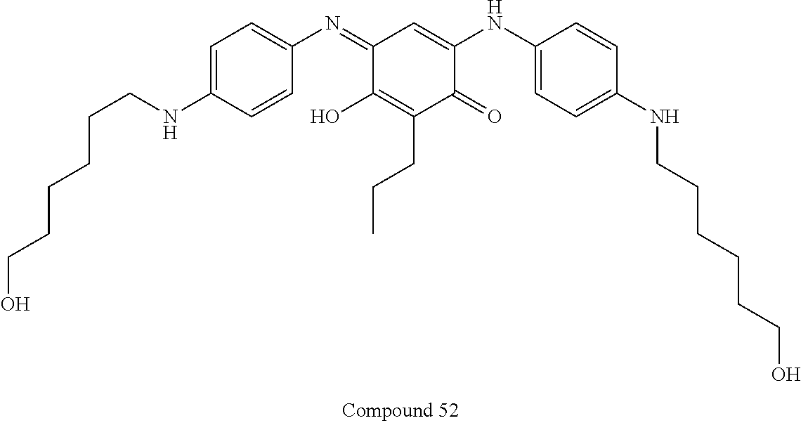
C1=C(NCCCCCCO)C=CC(N=C2C(O)=C(CCC)C(=O)C(NC3=CC=C(NCCCCCCO)C=C3)=C2)=C1
